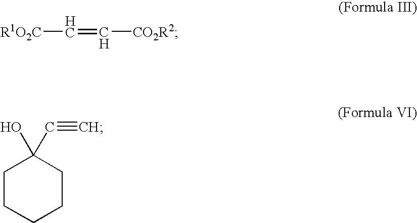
[R1O2C]C=C[CO2R2].C1CCCCC1(O)C#C
